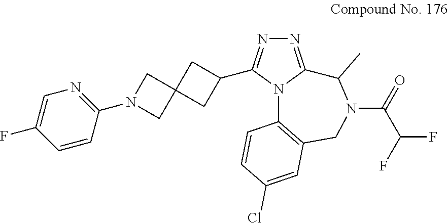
N1=C2N(C(C3CC4(C3)CN(C3=NC=C(F)C=C3)C4)=N1)C1=C(CN(C(C(F)F)=O)C2C)C=C(Cl)C=C1
